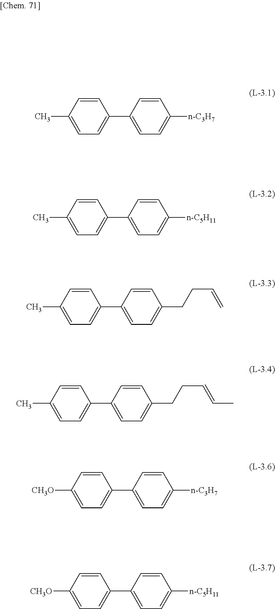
C1(C2=CC=C([n-C3H7])C=C2)=CC=C(C)C=C1.C1(C2=CC=C([n-C5H11])C=C2)=CC=C(C)C=C1.C1(C2=CC=C(CCC=C)C=C2)=CC=C(C)C=C1.C1(C2=CC=C(CCC=CC)C=C2)=CC=C(C)C=C1.C1(C2=CC=C([n-C3H7])C=C2)=CC=C([CH3O])C=C1.C1(C2=CC=C([n-C5H11])C=C2)=CC=C([CH3O])C=C1
